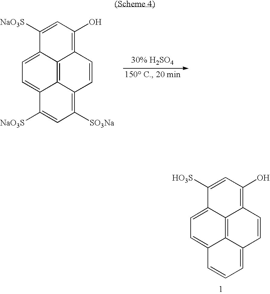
C1([NaO3S])=CC(O)=C2C3=C4C(=CC=C13)C([NaO3S])=CC([SO3Na])=C4C=C2.C1([HO3S])=CC(O)=C2C3=C4C(=CC=C13)C=CC=C4C=C2
